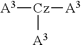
[A3][Cz]([A3])[A3]
